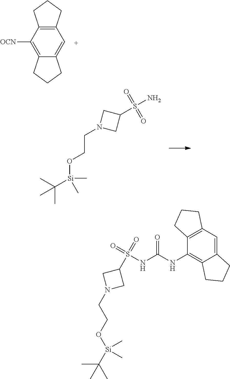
C1=C2C(=C([OCN])C3=C1CCC3)CCC2.C(N1CC(S(N)(=O)=O)C1)CO[Si](C(C)(C)C)(C)C.C12=C(C=C3C(=C1NC(NS(C1CN(CCO[Si](C(C)(C)C)(C)C)C1)(=O)=O)=O)CCC3)CCC2
